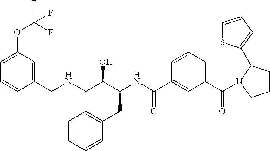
C1(CNCC(C(NC(C2=CC(C(=O)N3C(C4=CC=CS4)CCC3)=CC=C2)=O)CC2=CC=CC=C2)O)=CC(OC(F)(F)F)=CC=C1
